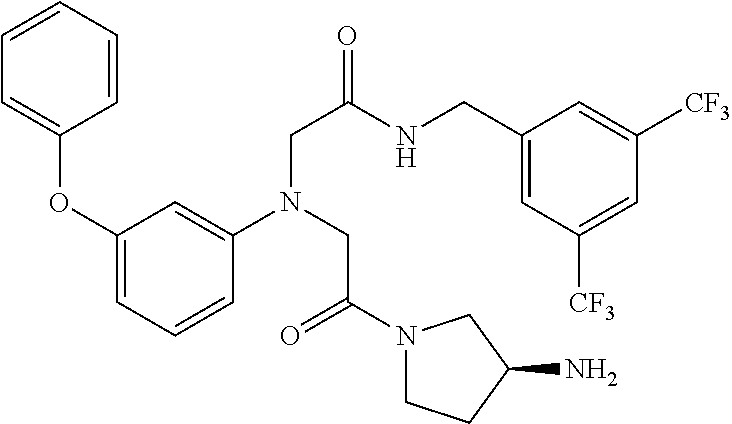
C1=C(OC2=CC=CC=C2)C=C(N(CC(N2CCC(N)C2)=O)CC(NCC2=CC([CF3])=CC([CF3])=C2)=O)C=C1
